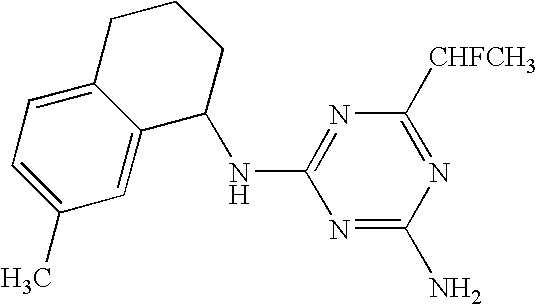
N1=C(N)N=C([CHFCH3])N=C1NC1C2=CC(C)=CC=C2CCC1
